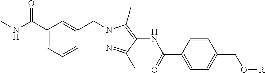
C1(C(NC)=O)=CC=CC(CN2N=C(C)C(NC(C3=CC=C(CO[R])C=C3)=O)=C2C)=C1
